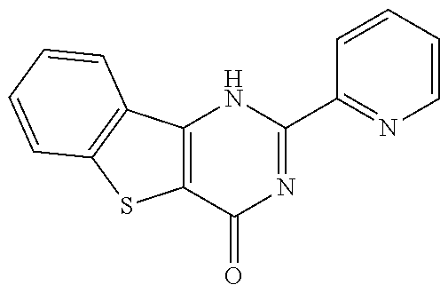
C12=C(C(=O)N=C(C3=NC=CC=C3)N1)SC1=C2C=CC=C1
